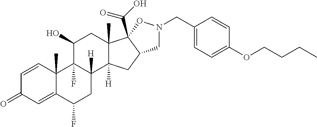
C1=CC2(C)C(=CC1=O)C(F)CC1([H])C2(F)C(O)CC2(C)C1([H])CC1C2(C(O)=O)ON(CC2=CC=C(OCCCC)C=C2)C1
